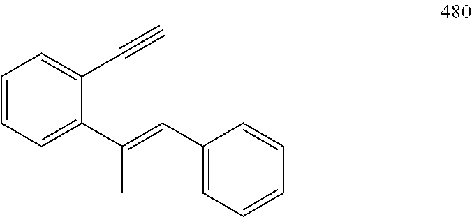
C1=CC=C(C(=CC2=CC=CC=C2)C)C(C#C)=C1
